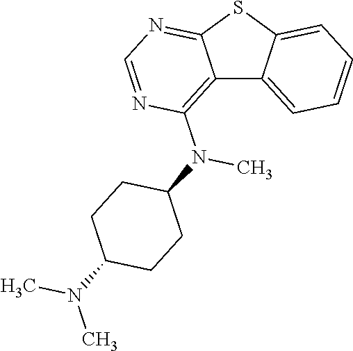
C12=C(N(C3CCC(N(C)C)CC3)C)N=CN=C1SC1=CC=CC=C21
